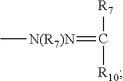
C[N(R7)N]=C([R7])[R10]
